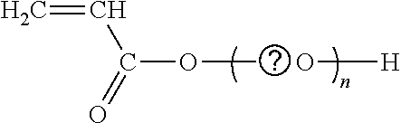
C=CC(OC)=O.[H]O
